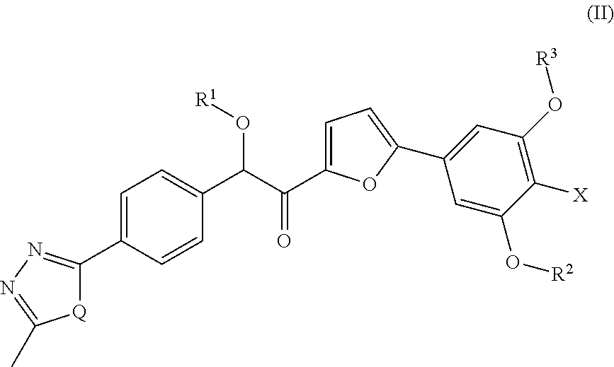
[Q]1C(C2=CC=C(C(C(=O)C3=CC=C(C4=CC(O[R3])=C([X])C(O[R2])=C4)O3)O[R1])C=C2)=NN=C1C
